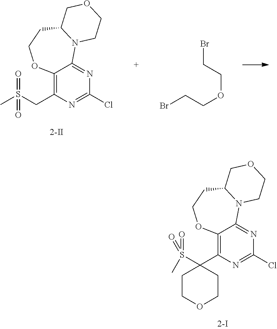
C(C1=C2C(=NC(Cl)=N1)N1C(CCO2)COCC1)S(C)(=O)=O.C(COCCBr)Br.C1COCCC1(C1=C2C(=NC(Cl)=N1)N1C(CCO2)COCC1)S(=O)(=O)C
